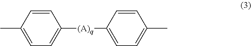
C1=CC(C)=CC=C1[(A)q]C1=CC=C(C)C=C1
